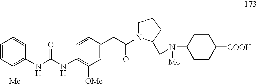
C1=CC([Me])=C(NC(=O)NC2=C([OMe])C=C(CC(=O)N3CCCC3CN(C3CCC([COOH])CC3)[Me])C=C2)C=C1
